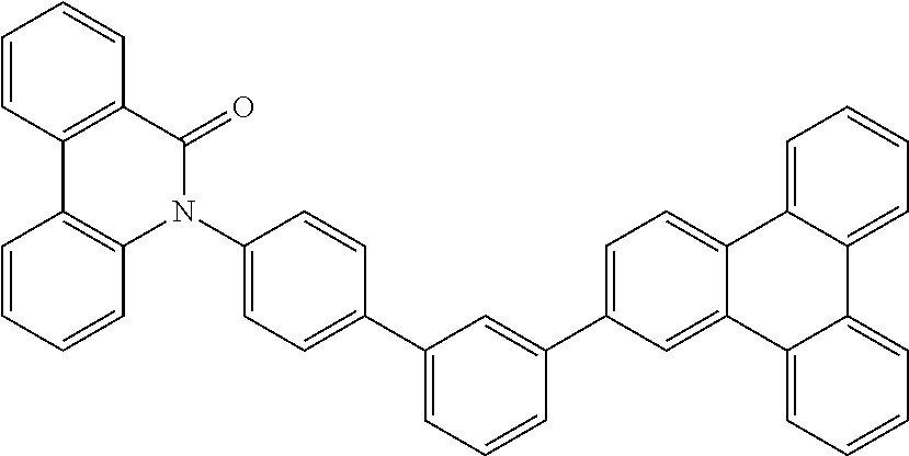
C1=C(C2=CC(C3=CC=C(N4C5=C(C=CC=C5)C5=C(C4=O)C=CC=C5)C=C3)=CC=C2)C=C2C(=C1)C1=CC=CC=C1C1=CC=CC=C21
